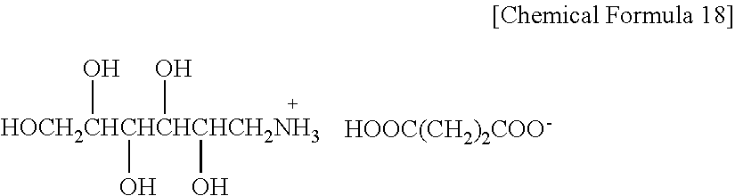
[HOCH2CHCHCHCHCH2NH3](O)(O)(O)O.[HOOC(CH2)2COO-]
